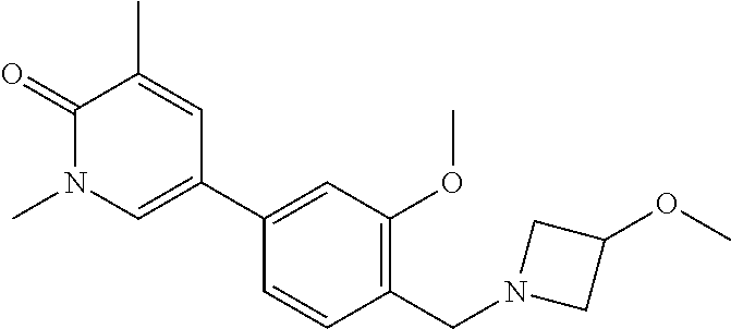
C1(C2=CN(C)C(=O)C(C)=C2)=CC(OC)=C(CN2CC(OC)C2)C=C1
